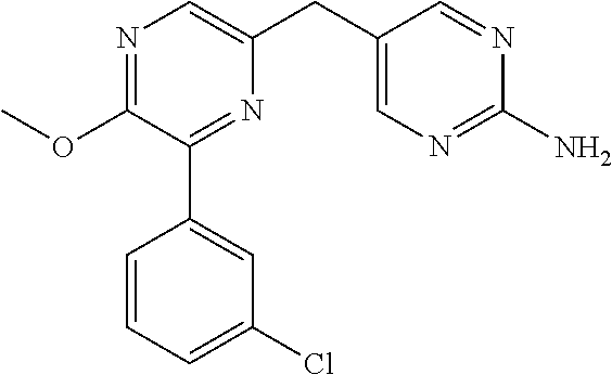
C1(OC)=NC=C(CC2=CN=C(N)N=C2)N=C1C1=CC(Cl)=CC=C1
